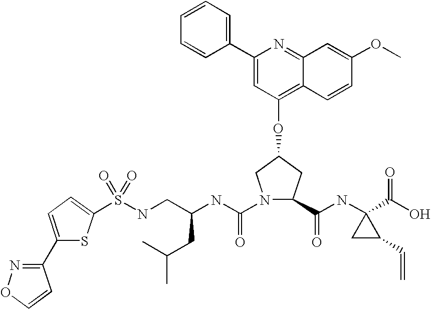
C1(C2=CC=CC=C2)=CC(OC2CC(C(NC3(C(O)=O)CC3C=C)=O)N(C(NC(CNS(=O)(=O)C3=CC=C(C4=NOC=C4)S3)CC(C)C)=O)C2)=C2C(=N1)C=C(OC)C=C2
